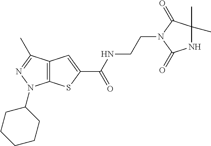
C(NC(=O)C1=CC2=C(S1)N(C1CCCCC1)N=C2C)CN1C(=O)C(C)(C)NC1=O
